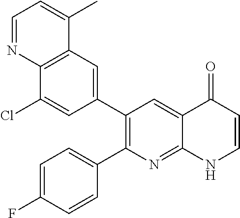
C12=C(C=C(C3=C(C4=CC=C(F)C=C4)N=C4C(=C3)C(=O)C=CN4)C=C1Cl)C(C)=CC=N2
